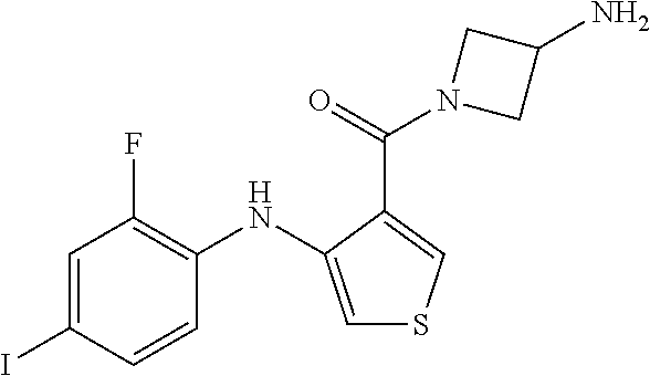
C1=C(I)C=CC(NC2=CSC=C2C(N2CC(N)C2)=O)=C1F
